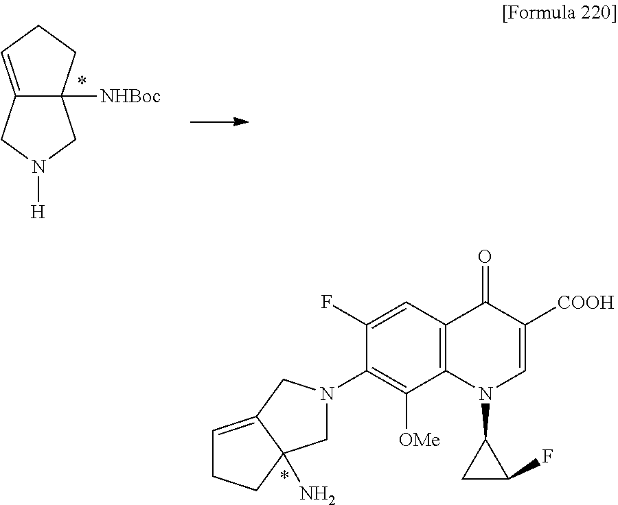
C12=CCCC1([NHBoc])CN([H])C2.C1(N2CC3(N)C(=CCC3)C2)=C([OMe])C2=C(C=C1F)C(=O)C([COOH])=CN2C1CC1F
